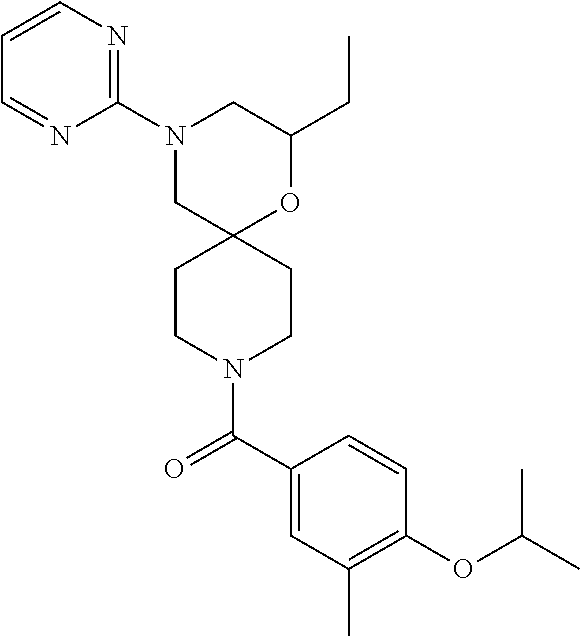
C1(CC)OC2(CN(C3=NC=CC=N3)C1)CCN(C(C1=CC(C)=C(OC(C)C)C=C1)=O)CC2
